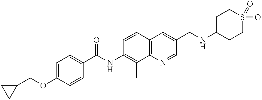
C(OC1=CC=C(C(NC2=C(C)C3=C(C=C2)C=C(CNC2CCS(=O)(=O)CC2)C=N3)=O)C=C1)C1CC1
